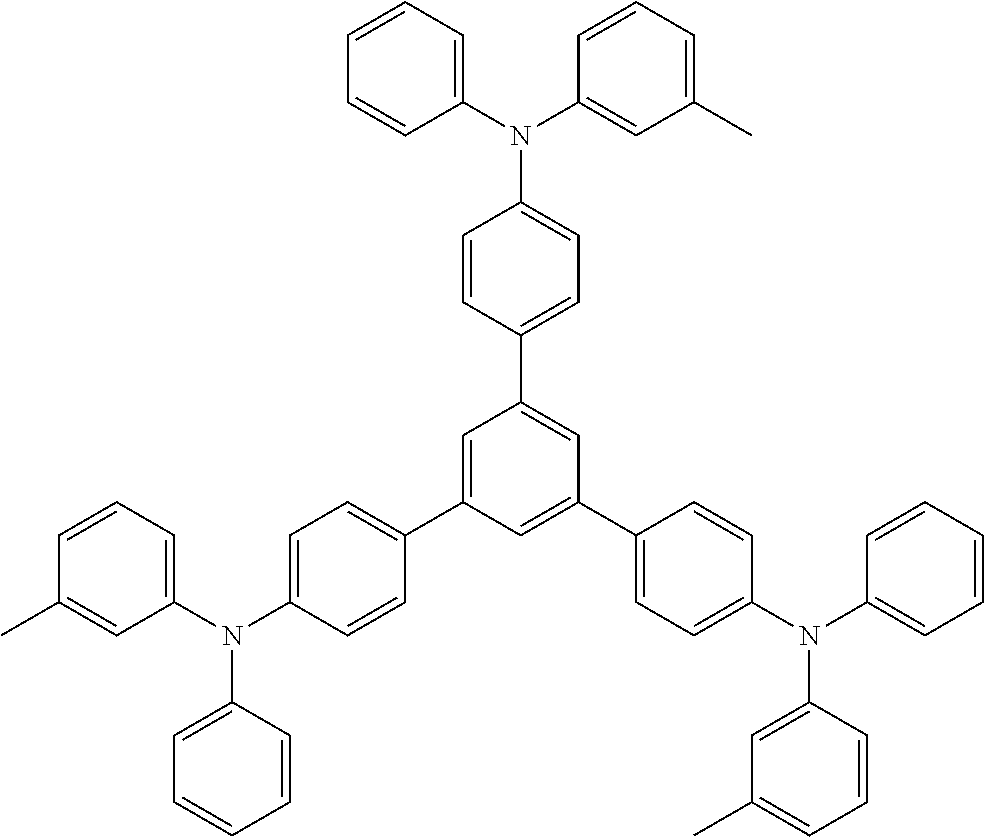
C1=C(C2=CC=C(N(C3=CC=CC=C3)C3=CC=CC(C)=C3)C=C2)C=C(C2=CC=C(N(C3=CC(C)=CC=C3)C3=CC=CC=C3)C=C2)C=C1C1=CC=C(N(C2=CC(C)=CC=C2)C2=CC=CC=C2)C=C1
